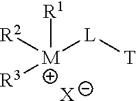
[R2][M]([R1])([L][T])[R3].[X]
